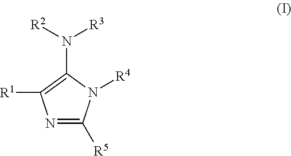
N1=C([R5])N([R4])C(N([R2])[R3])=C1[R1]
